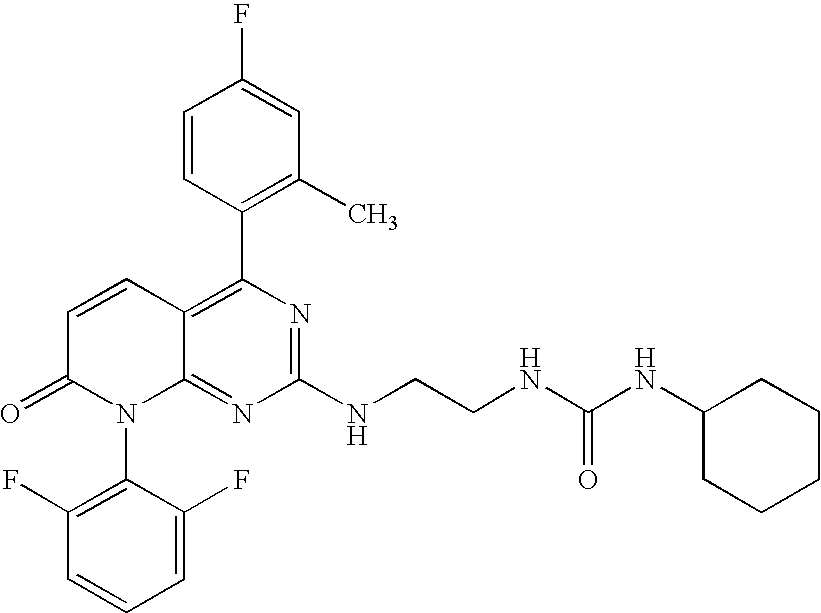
C1=CC2=C(C3=C(C)C=C(F)C=C3)N=C(NCCNC(NC3CCCCC3)=O)N=C2N(C2=C(F)C=CC=C2F)C1=O
